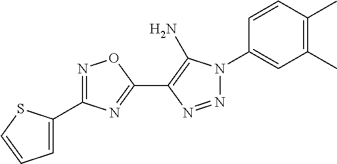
C1(C2=NOC(C3=C(N)N(C4=CC(C)=C(C)C=C4)N=N3)=N2)=CC=CS1
